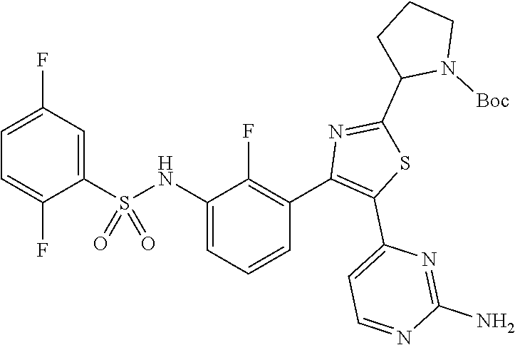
C1=C(F)C=C(S(NC2=CC=CC(C3=C(C4=CC=NC(N)=N4)SC(C4N([Boc])CCC4)=N3)=C2F)(=O)=O)C(F)=C1
